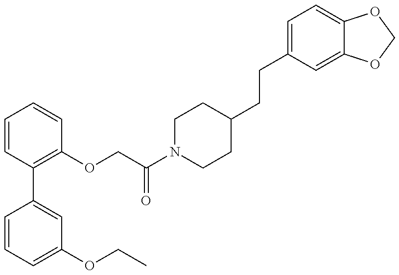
C1=CC=C(OCC)C=C1C1=C(OCC(N2CCC(CCC3=CC=C4C(=C3)OCO4)CC2)=O)C=CC=C1
